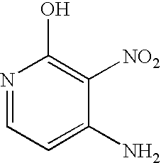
N1=CC=C(N)C([NO2])=C1O
